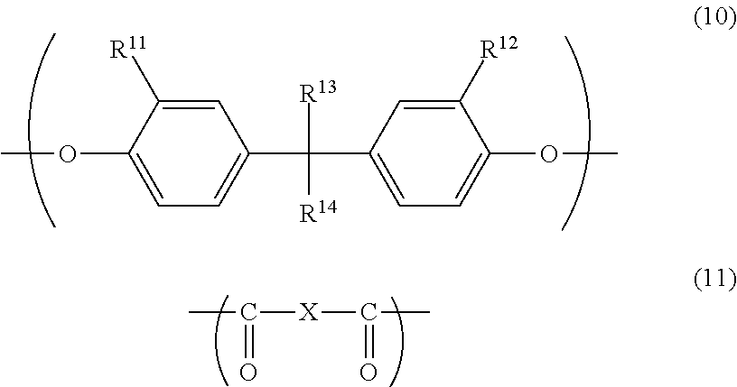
C1=C([R11])C(OC)=CC=C1C(C1=CC=C(OC)C([R12])=C1)([R13])[R14].CC([X]C(C)=O)=O
